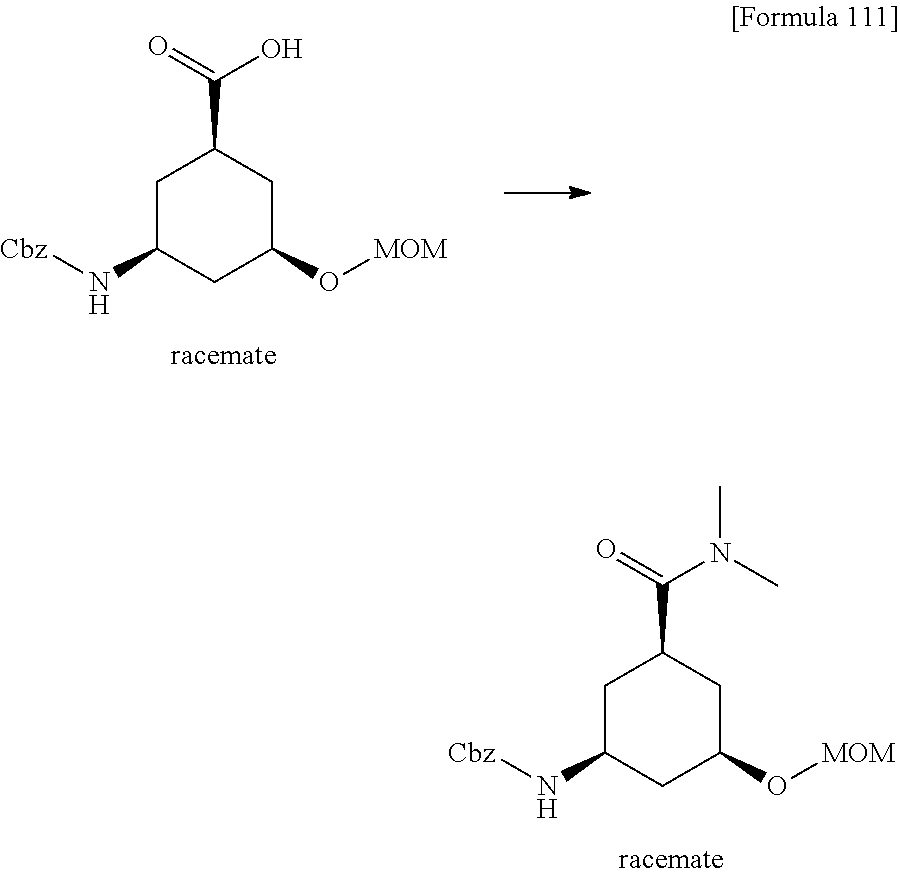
C1C(N[Cbz])CC(O[MOM])CC1C(N(C)C)=O.C1C(N[Cbz])CC(O[MOM])CC1C(O)=O
